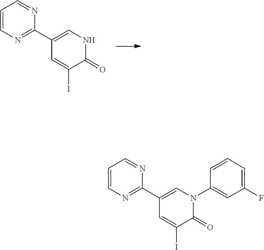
C1=CN=C(C2=CNC(=O)C(I)=C2)N=C1.C1=CN=C(C2=CN(C3=CC(F)=CC=C3)C(=O)C(I)=C2)N=C1
